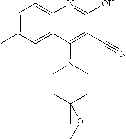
C1=C(C)C=C2C(=C1)N=C(O)C(C#N)=C2N1CCC(C)(OC)CC1
